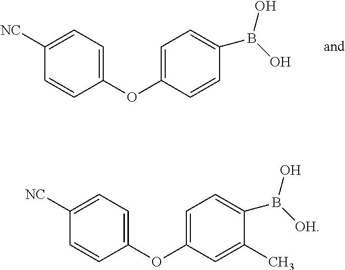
C1(OC2=CC=C(B(O)O)C=C2)=CC=C([NC])C=C1.C1(OC2=CC=C(B([OH])O)C(C)=C2)=CC=C([NC])C=C1
